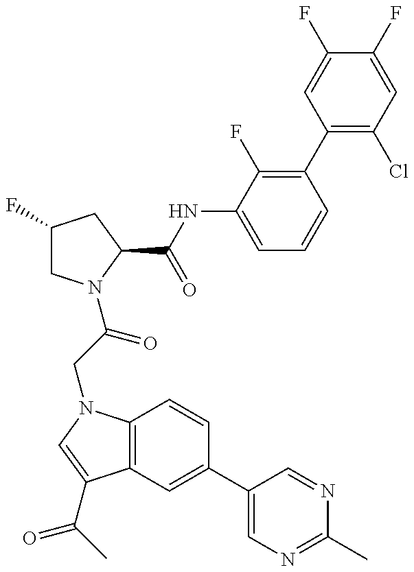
C1(F)CN(C(=O)CN2C3=C(C(C(=O)C)=C2)C=C(C2=CN=C(C)N=C2)C=C3)C(C(NC2=CC=CC(C3=C(Cl)C=C(F)C(F)=C3)=C2F)=O)C1
